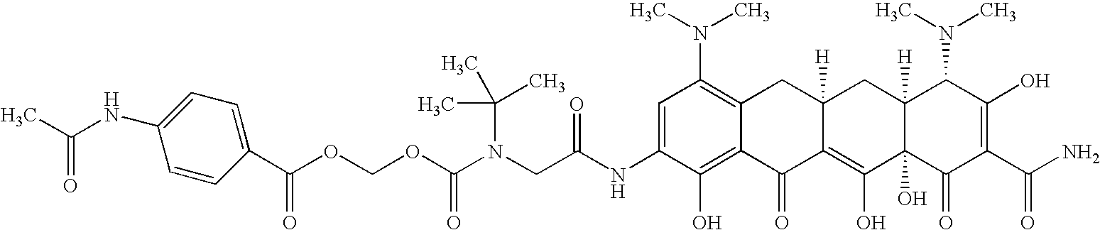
N(CC(NC1=CC(N(C)C)=C2C(=C1O)C(=O)C1=C(O)C3(O)C([H])(CC1([H])C2)C(N(C)C)C(O)=C(C(N)=O)C3=O)=O)(C(OCOC(=O)C1=CC=C(NC(C)=O)C=C1)=O)C(C)(C)C
